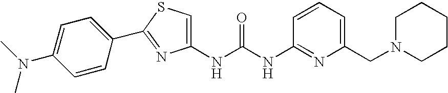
C1=CC=C(CN2CCCCC2)N=C1NC(NC1=CSC(C2=CC=C(N(C)C)C=C2)=N1)=O
